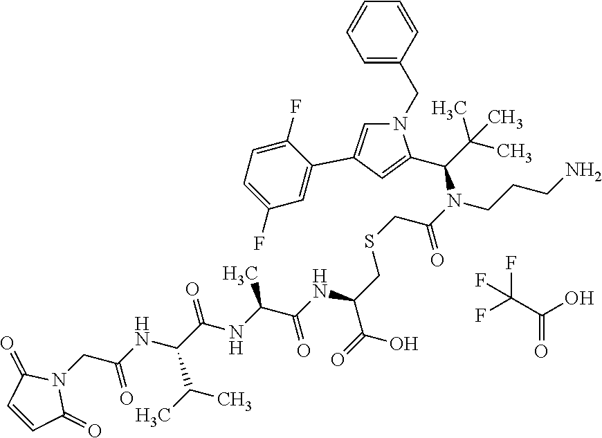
S(CC(N(CCCN)C(C(C)(C)C)C1=CC(C2=CC(F)=CC=C2F)=CN1CC1=CC=CC=C1)=O)CC(C(=O)O)NC(C(NC(C(NC(CN1C(=O)C=CC1=O)=O)C(C)C)=O)C)=O.O=C(C(F)(F)F)O
